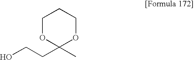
OCCC1(C)OCCCO1
